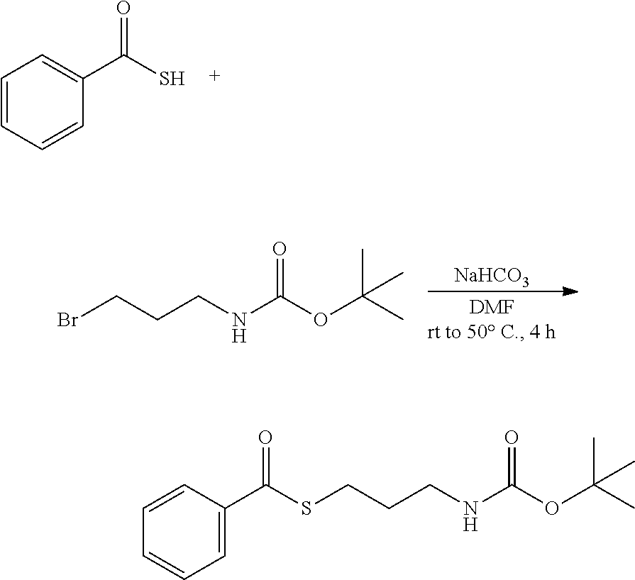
C1=CC=CC(C(S)=O)=C1.[NaHCO3].BrCCCNC(OC(C)(C)C)=O.C1=CC(C(=O)SCCCNC(OC(C)(C)C)=O)=CC=C1
